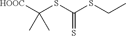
[HOOC]C(SC(SCC)=S)(C)C
